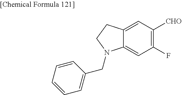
C12=CC(F)=C([CHO])C=C1CCN2CC1=CC=CC=C1
